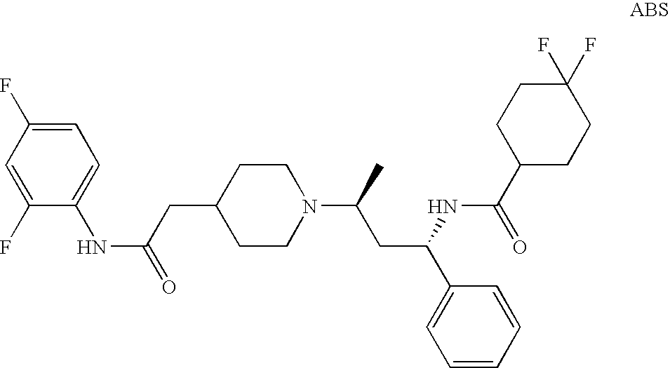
C1=C(F)C(NC(=O)CC2CCN(C(CC(C3=CC=CC=C3)NC(=O)C3CCC(F)(F)CC3)C)CC2)=CC=C1F
